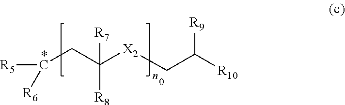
[R5]C(CC([R7])([R8])[X2]CC([R10])[R9])[R6]
